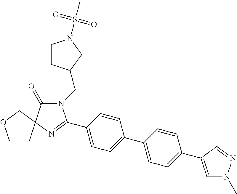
N1(CC2CCN(S(C)(=O)=O)C2)C(=O)C2(N=C1C1=CC=C(C3=CC=C(C4=CN(C)N=C4)C=C3)C=C1)COCC2
